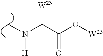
C(C(O[W23])=O)(N([H])C)[W23]
